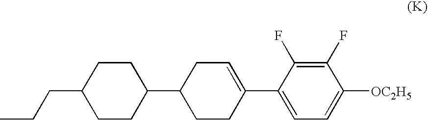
C(CC1CCC(C2CCC(C3=CC=C([OC2H5])C(F)=C3F)=CC2)CC1)C
